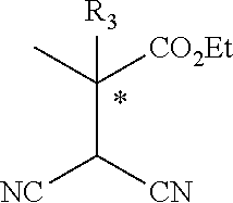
C(C([CN])[NC])(C)([CO2Et])[R3]
